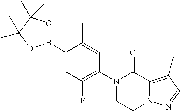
B1(C2=CC(F)=C(N3CCN4C(=C(C)C=N4)C3=O)C=C2C)OC(C)(C)C(C)(C)O1
